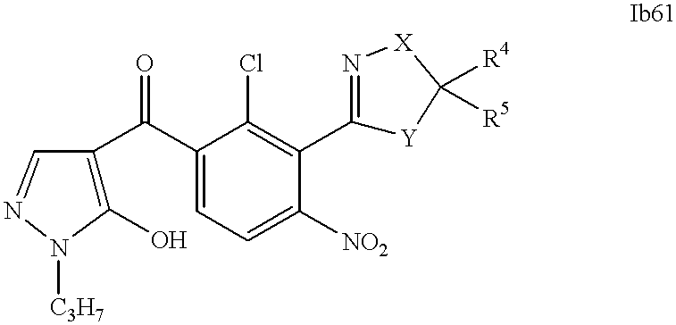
C1(O)=C(C(C2=CC=C([NO2])C(C3=N[X]C([R4])([R5])[Y]3)=C2Cl)=O)C=NN1[C3H7]
